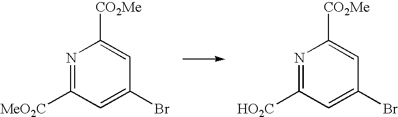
N1=C([MeO2C])C=C(Br)C=C1[CO2Me].N1=C([HO2C])C=C(Br)C=C1[CO2Me]
